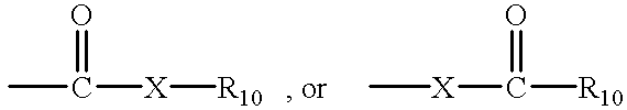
CC([X][R10])=O.C[X]C(=O)[R10]
